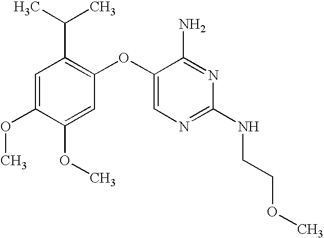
C1=C(OC)C(OC)=CC(OC2=CN=C(NCCOC)N=C2N)=C1C(C)C
